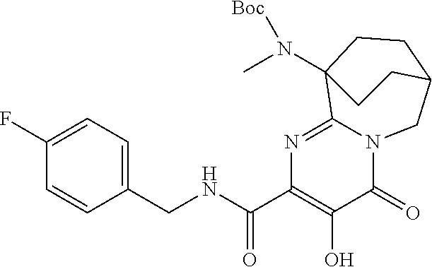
N12C(=O)C(O)=C(C(NCC3=CC=C(F)C=C3)=O)N=C1C1(N(C)[Boc])CCC(C2)CC1
